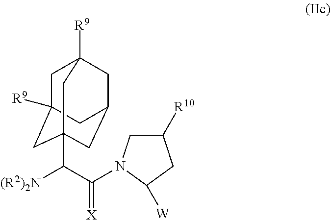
C(C(=[X])N1CC([R10])CC1[W])([(R2)2N])C12CC3([R9])CC([R9])(CC(C1)C3)C2
